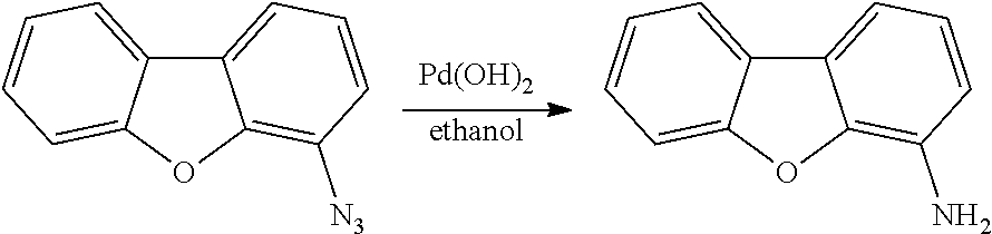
[Pd(OH)2].[ethanol].C12=CC=CC([N3])=C1OC1=CC=CC=C21.C12=CC=CC(N)=C1OC1=CC=CC=C21
